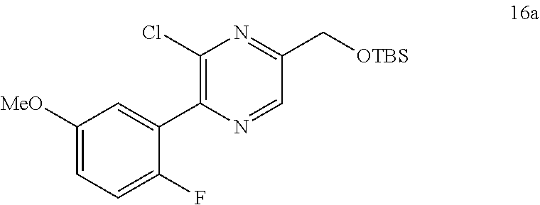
C1(C2=C(Cl)N=C(C[OTBS])C=N2)=CC([MeO])=CC=C1F
